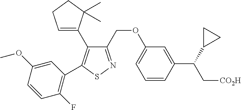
C1=CC(C(C[CO2H])C2CC2)=CC(OCC2=NSC(C3=C(F)C=CC(OC)=C3)=C2C2=CCCC2(C)C)=C1
